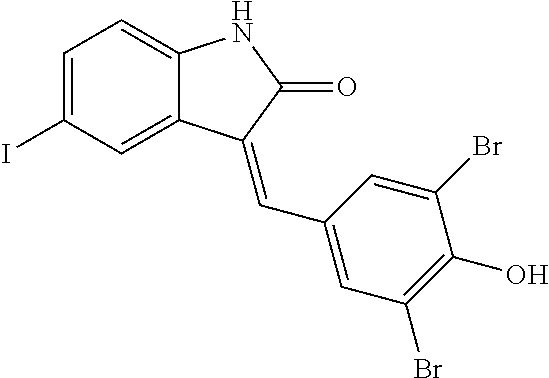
C1=C(Br)C(O)=C(Br)C=C1C=C1C2=CC(I)=CC=C2NC1=O
